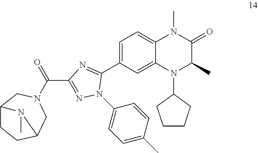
C1=C(C2=NC(C(=O)N3CC4CCC(C3)N4C)=NN2C2=CC=C(C)C=C2)C=C2C(=C1)N(C)C(=O)C(C)N2C1CCCC1
